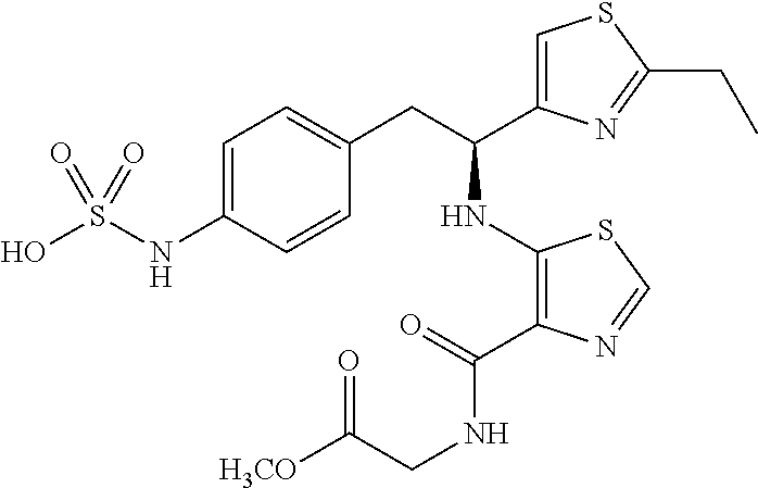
C1=C(NS(O)(=O)=O)C=CC(CC(C2=CSC(CC)=N2)NC2=C(C(=O)NCC([H3CO])=O)N=CS2)=C1
